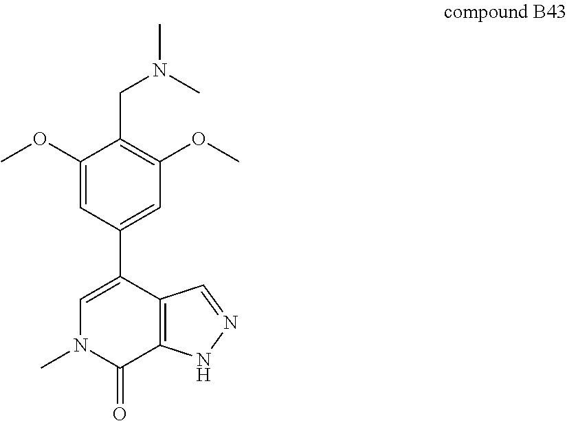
C1=C(C2=CC(OC)=C(CN(C)C)C(OC)=C2)C2=C(C(=O)N1C)NN=C2
